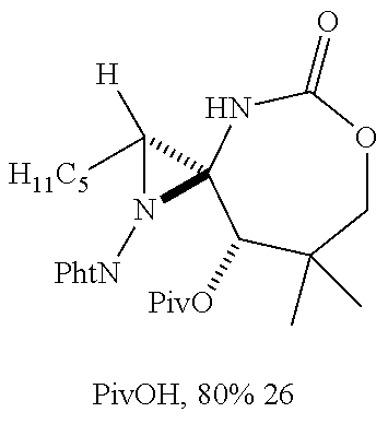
C1OC(=O)NC2(C([PivO])C1(C)C)C([H])([H11C5])N2[PhtN]
